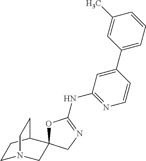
C1N2CC3(C(C1)CC2)OC(NC1=NC=CC(C2=CC=CC(C)=C2)=C1)=NC3
